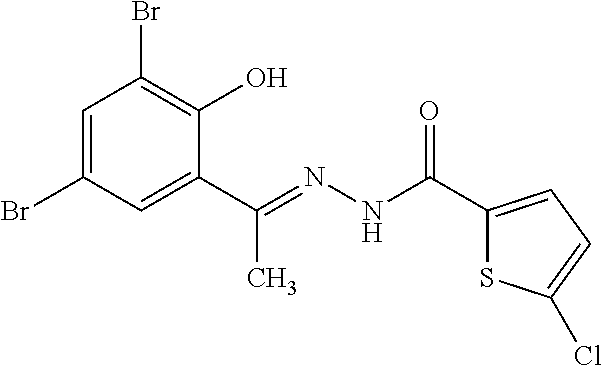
C1=C(Br)C=C(C(=NNC(C2=CC=C(Cl)S2)=O)C)C(O)=C1Br
